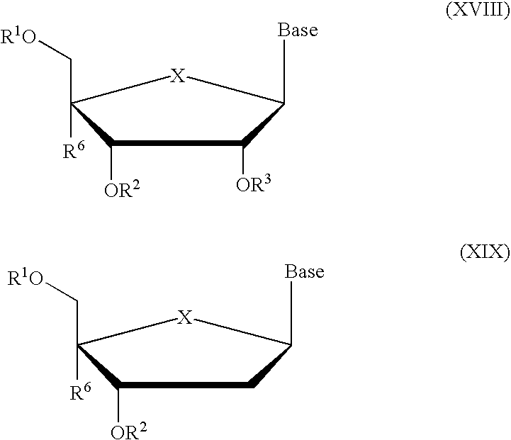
C1([OR2])C(C[R1O])([R6])[X]C([Base])C1[OR3].C1([OR2])C(C[R1O])([R6])[X]C([Base])C1
